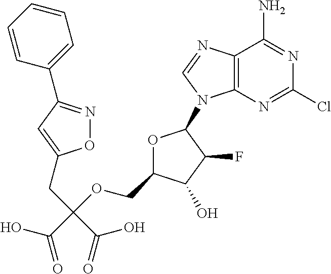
O1C(COC(C(O)=O)(CC2=CC(C3=CC=CC=C3)=NO2)C(=O)O)C(O)C(F)C1N1C2=C(N=C1)C(N)=NC(Cl)=N2
